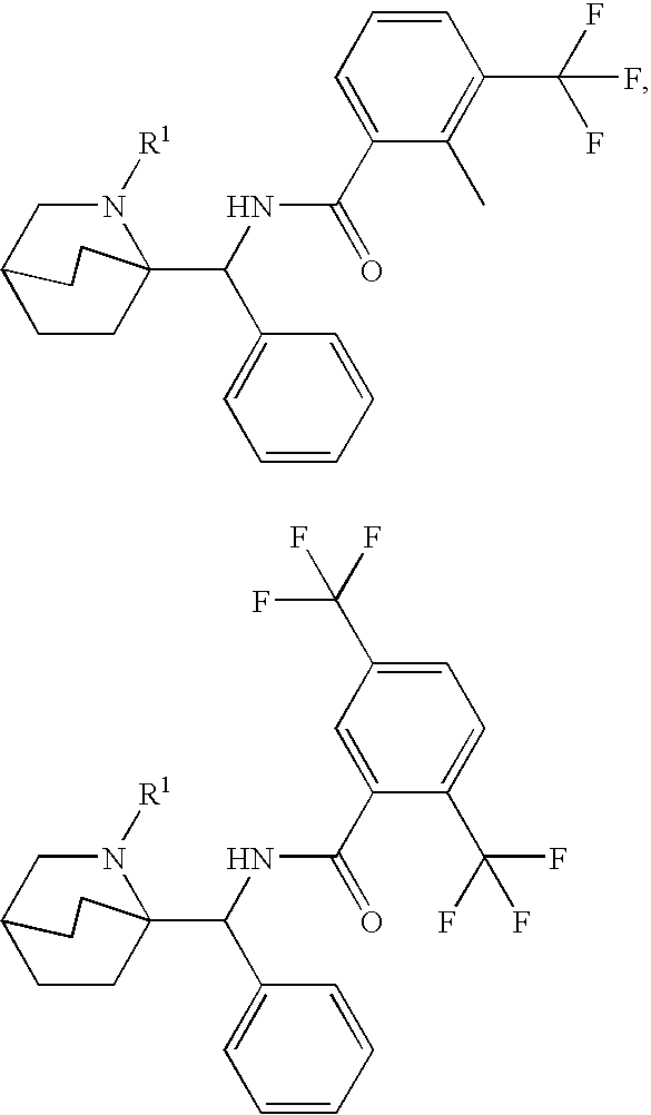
N1([R1])CC2CCC1(C(C1=CC=CC=C1)NC(=O)C1=CC=CC(C(F)(F)F)=C1C)CC2.N1([R1])CC2CCC1(C(C1=CC=CC=C1)NC(=O)C1=CC(C(F)(F)F)=CC=C1C(F)(F)F)CC2
